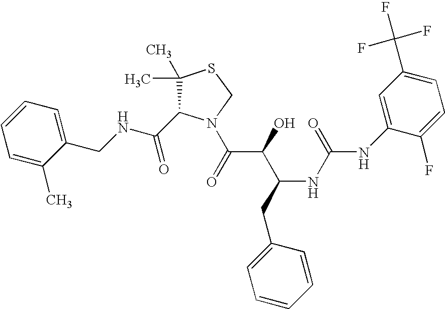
C(NCC1=CC=CC=C1C)(=O)C1C(C)(C)SCN1C(C(C(CC1=CC=CC=C1)NC(=O)NC1=CC(C(F)(F)F)=CC=C1F)O)=O
